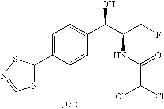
C1(C2=CC=C(C(C(CF)NC(C(Cl)Cl)=O)O)C=C2)=NC=NS1
